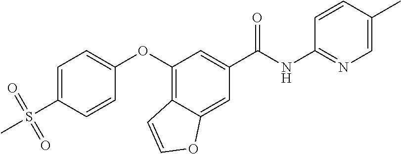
C1(OC2=CC=C(S(C)(=O)=O)C=C2)=C2C(=CC(C(NC3=NC=C(C)C=C3)=O)=C1)OC=C2
